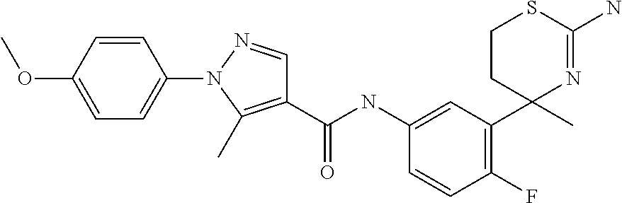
C1(NC(C2=C(C)N(C3=CC=C(OC)C=C3)N=C2)=O)=CC(C2(C)N=C(N)SCC2)=C(F)C=C1
